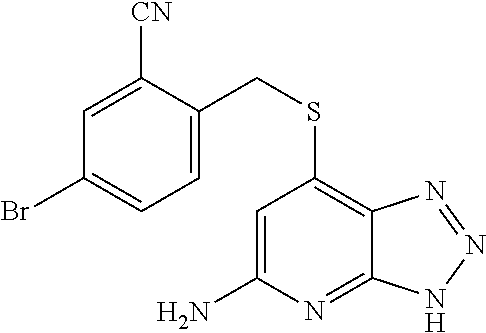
C1=C([CN])C(CSC2=C3C(=NC(N)=C2)NN=N3)=CC=C1Br
